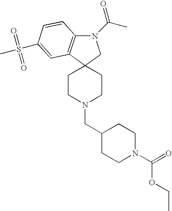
C1CN(CC2CCN(C(=O)OCC)CC2)CCC12C1=C(N(C(C)=O)C2)C=CC(S(C)(=O)=O)=C1
